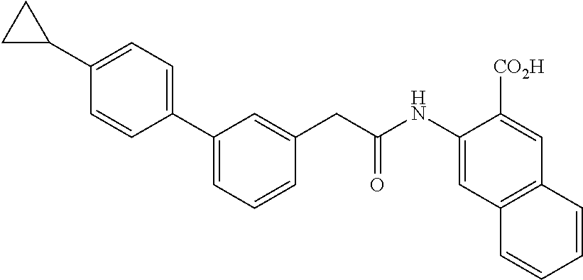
C1(C2=CC=CC(CC(NC3=CC4=C(C=C3[CO2H])C=CC=C4)=O)=C2)=CC=C(C2CC2)C=C1
